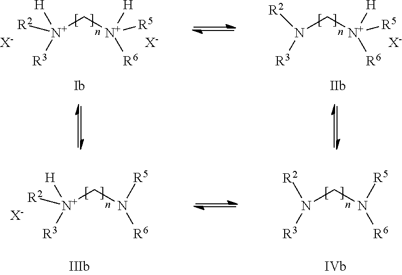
C([N+]([H])([R3])[R2])[N+]([R5])([R6])[H].[X-].[X-].C(N([R3])[R2])[N+]([R5])([R6])[H].[X-].C(N([R3])[R2])N([R5])[R6].C([N+]([H])([R3])[R2])N([R5])[R6].[X-]
